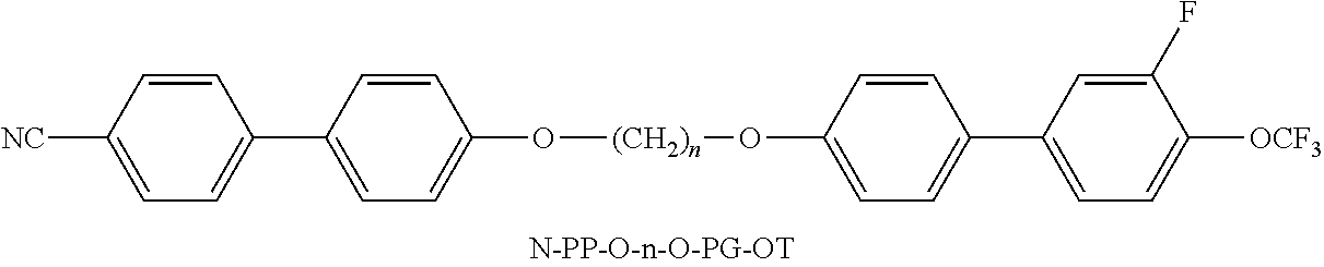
C1=CC([NC])=CC=C1C1=CC=C(O[(CH2)n]OC2=CC=C(C3=CC=C([OCF3])C(F)=C3)C=C2)C=C1
